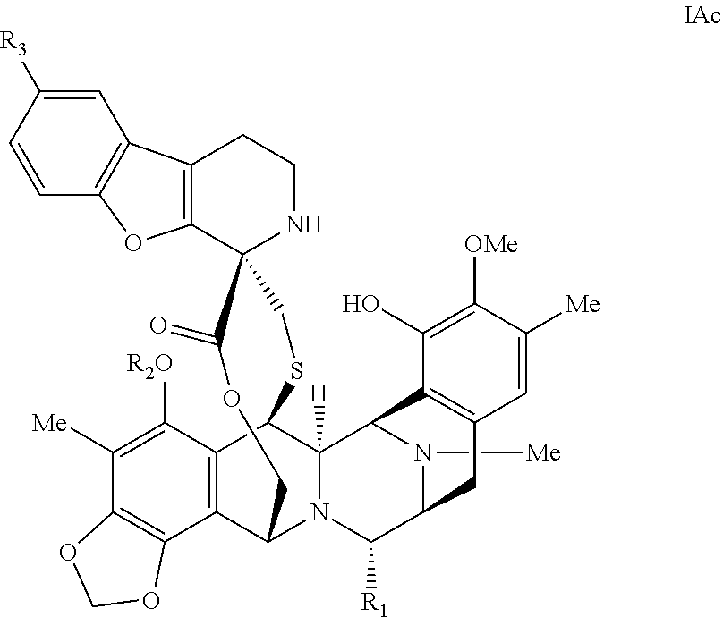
C1=C([R3])C=CC2=C1C1=C(O2)C2(NCC1)CSC1C3=C(C4=C(C([Me])=C3[R2O])OCO4)C(N3C1([H])C1N([Me])C(C3[R1])CC3=C1C(O)=C([OMe])C([Me])=C3)COC2=O
